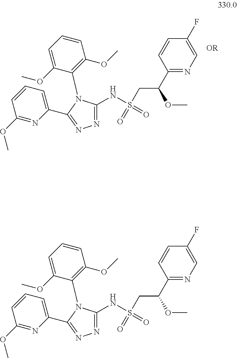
C1(C(OC)CS(NC2=NN=C(C3=CC=CC(OC)=N3)N2C2=C(OC)C=CC=C2OC)(=O)=O)=NC=C(F)C=C1.C1(C(OC)CS(NC2=NN=C(C3=CC=CC(OC)=N3)N2C2=C(OC)C=CC=C2OC)(=O)=O)=NC=C(F)C=C1
